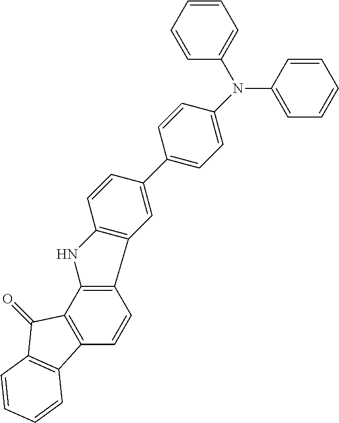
C12=C(C3=C(C=C1)C1=C(C3=O)C=CC=C1)NC1=C2C=C(C2=CC=C(N(C3=CC=CC=C3)C3=CC=CC=C3)C=C2)C=C1
